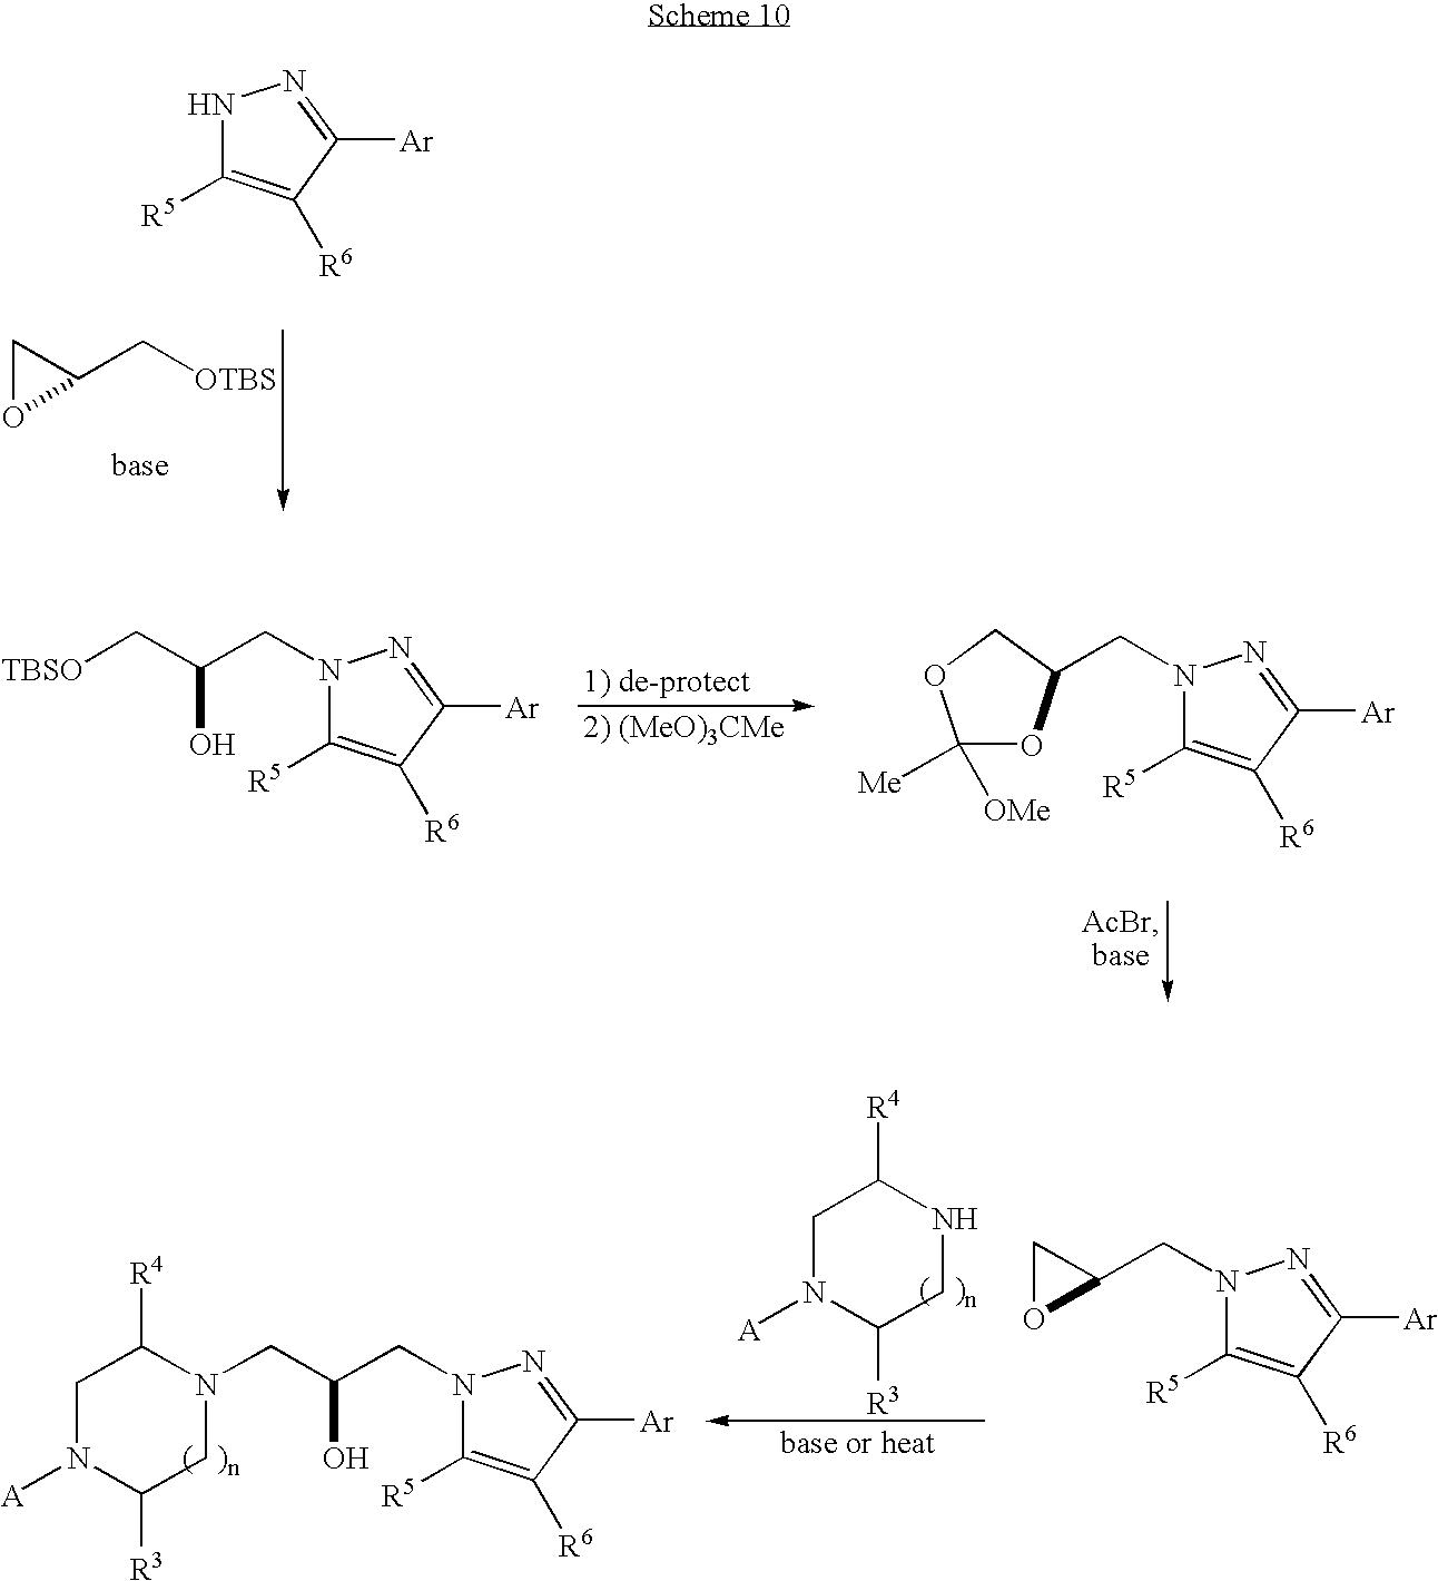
N1C([R5])=C([R6])C([Ar])=N1.[OTBS]CC1CO1.N1(CC(C[TBSO])O)C([R5])=C([R6])C([Ar])=N1.N1(CC2OC([Me])([OMe])OC2)C([R5])=C([R6])C([Ar])=N1.C1N([A])C([R3])CNC1[R4].C1N([A])C([R3])CN(CC(CN2C([R5])=C([R6])C([Ar])=N2)O)C1[R4].N1(CC2CO2)C([R5])=C([R6])C([Ar])=N1
